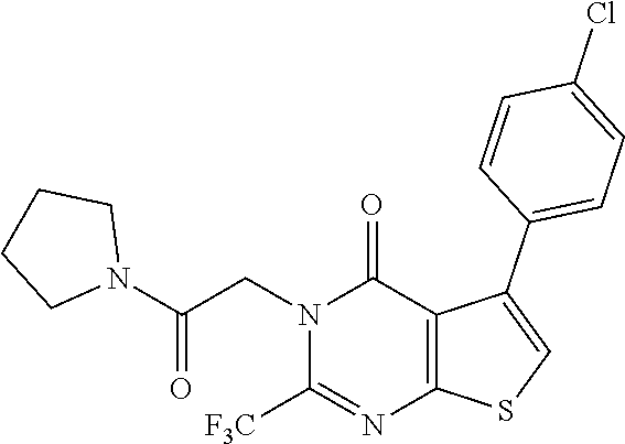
N1(CC(N2CCCC2)=O)C([F3C])=NC2=C(C1=O)C(C1=CC=C(Cl)C=C1)=CS2
